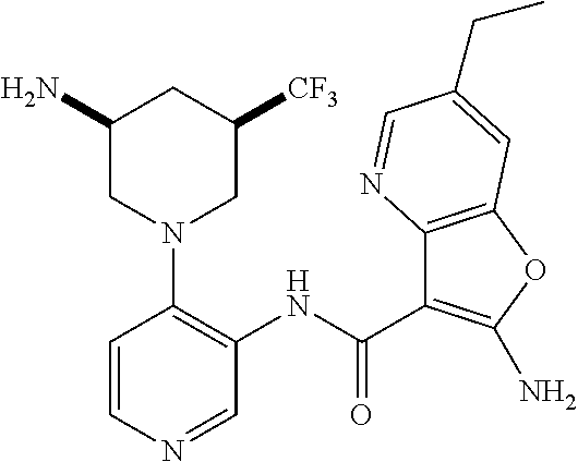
C(C1=C(N)OC2=C1N=CC(CC)=C2)(=O)NC1=C(N2CC([CF3])CC(N)C2)C=CN=C1
